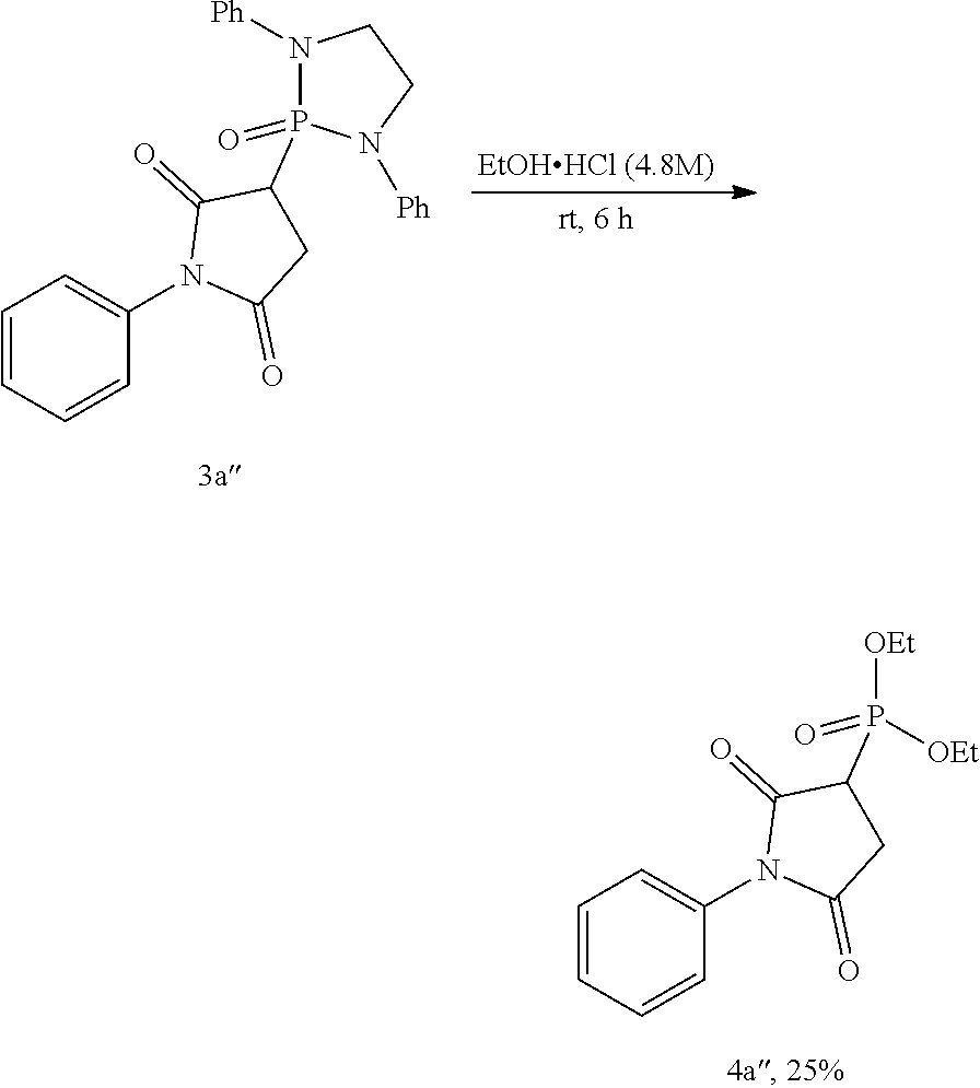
C1=CC=CC(N2C(=O)CC(P([OEt])(=O)[OEt])C2=O)=C1.C1=CC=CC(N2C(=O)CC(P3(=O)N([Ph])CCN3[Ph])C2=O)=C1
